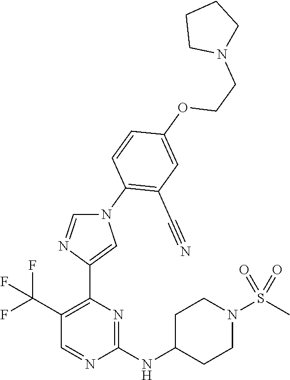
N1=C(NC2CCN(S(=O)(=O)C)CC2)N=CC(C(F)(F)F)=C1C1=CN(C2=C(C#N)C=C(OCCN3CCCC3)C=C2)C=N1
